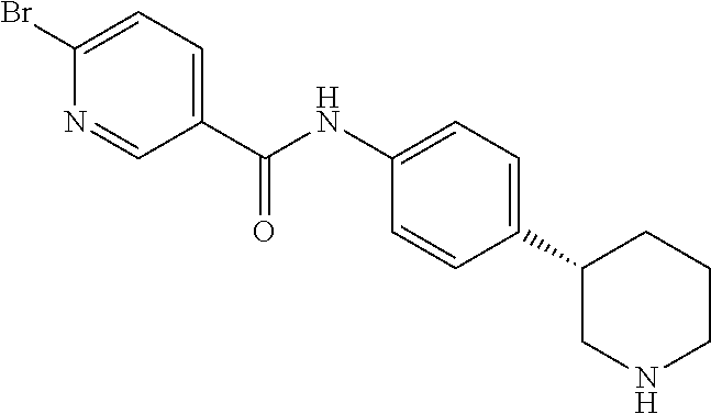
C1(C2=CC=C(NC(C3=CC=C(Br)N=C3)=O)C=C2)CNCCC1
